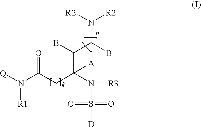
N(C(B)C(B)C(N([R3])S([D])(=O)=O)(CC(N([Q])[R1])=O)[A])([R2])[R2]
